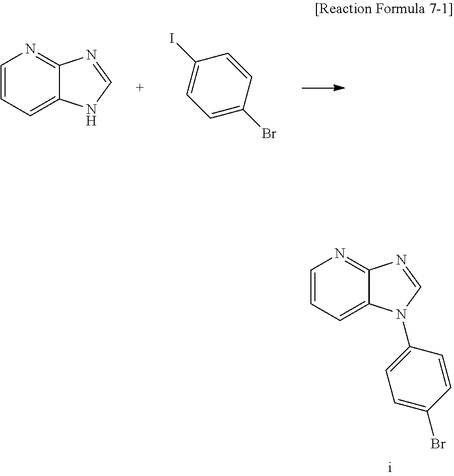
N1=C2C(=CC=C1)NC=N2.C1(I)=CC=C(Br)C=C1.N1=C2C(=CC=C1)N(C1=CC=C(Br)C=C1)C=N2
